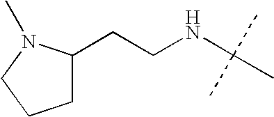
C1(CCNC(C)(C)C)CCCN1C
